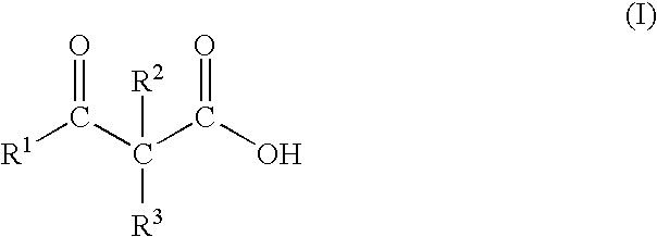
OC(C(C([R1])=O)([R2])[R3])=O
